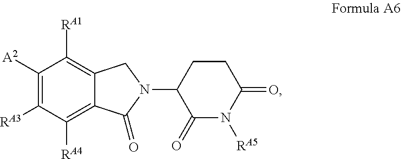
C1([A2])=C([RA3])C([RA4])=C2C(=C1[RA1])CN(C1C(=O)N([RA5])C(=O)CC1)C2=O
